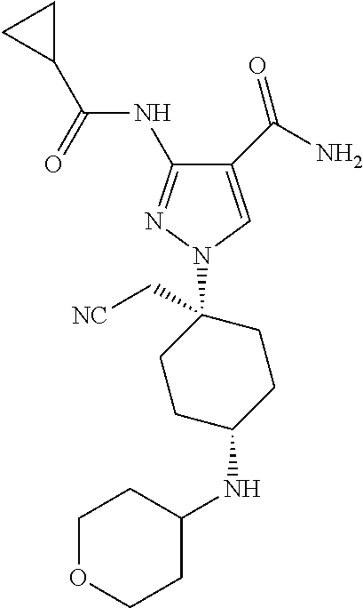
C1(C(N)=O)=CN(C2(C[NC])CCC(NC3CCOCC3)CC2)N=C1NC(C1CC1)=O
